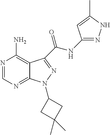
N1=CN=C2C(=C1N)C(C(NC1=NNC(C)=C1)=O)=NN2C1CC(C)(C)C1
